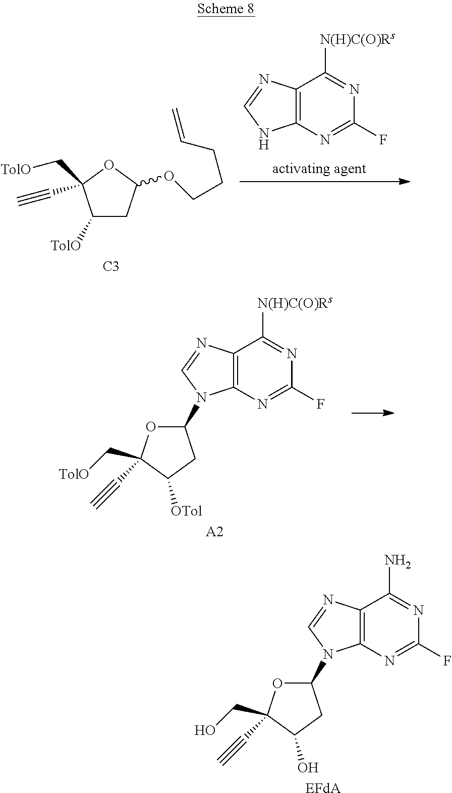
C12=C(N=C(F)N=C1[N(H)C(O)Rs])N(C1OC(C[TolO])(C#C)C([OTol])C1)C=N2.[A2].C12=C(N=C(F)N=C1N)N(C1OC(CO)(C#C)C(O)C1)C=N2.[EFdA].C1([TolO])CC(OCCCC=C)OC1(C[TolO])C#C.[C3].C12=C(N=C(F)N=C1[N(H)C(O)Rs])NC=N2
